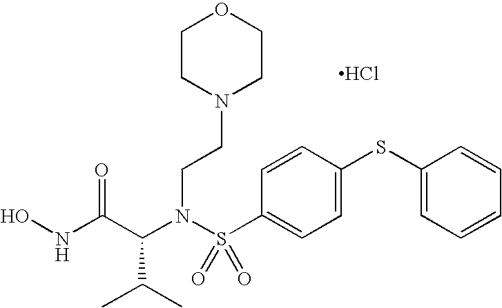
C(N(S(C1=CC=C(SC2=CC=CC=C2)C=C1)(=O)=O)CCN1CCOCC1)(C(NO)=O)C(C)C.Cl
